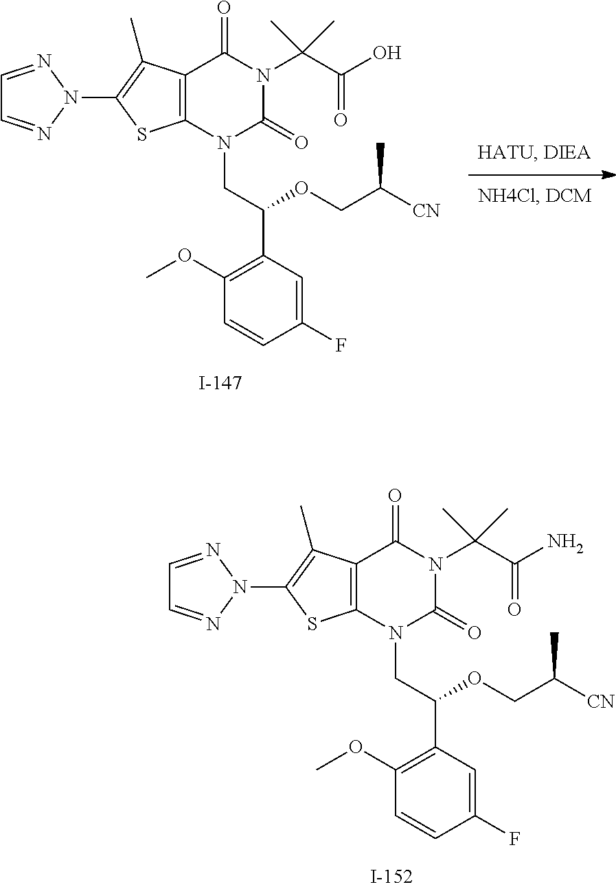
C12=C(N(CC(C3=C(OC)C=CC(F)=C3)OCC([CN])C)C(=O)N(C(C(O)=O)(C)C)C1=O)SC(N1N=CC=N1)=C2C.C12=C(N(CC(C3=C(OC)C=CC(F)=C3)OCC([CN])C)C(=O)N(C(C(N)=O)(C)C)C1=O)SC(N1N=CC=N1)=C2C
